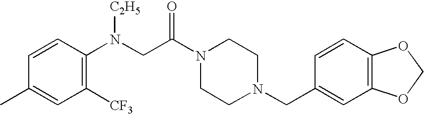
CC1=CC([CF3])=C(N(CC(N2CCN(CC3=CC4=C(C=C3)OCO4)CC2)=O)[C2H5])C=C1
